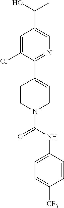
C1=C(Cl)C(C2=CCN(C(NC3=CC=C([CF3])C=C3)=O)CC2)=NC=C1C(C)O
